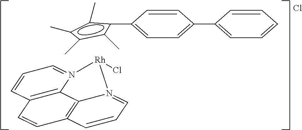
C1=CC=N2C3=C1C=CC1=C3N(=CC=C1)[Rh]2Cl.Cl.c1(C)c(C)c(C)c(C2=CC=C(C3=CC=CC=C3)C=C2)c1C
